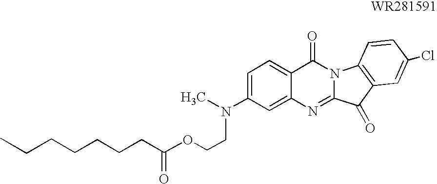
O(CCN(C)C1=CC=C2C(=C1)N=C1N(C2=O)C2=C(C1=O)C=C(Cl)C=C2)C(CCCCCCC)=O
